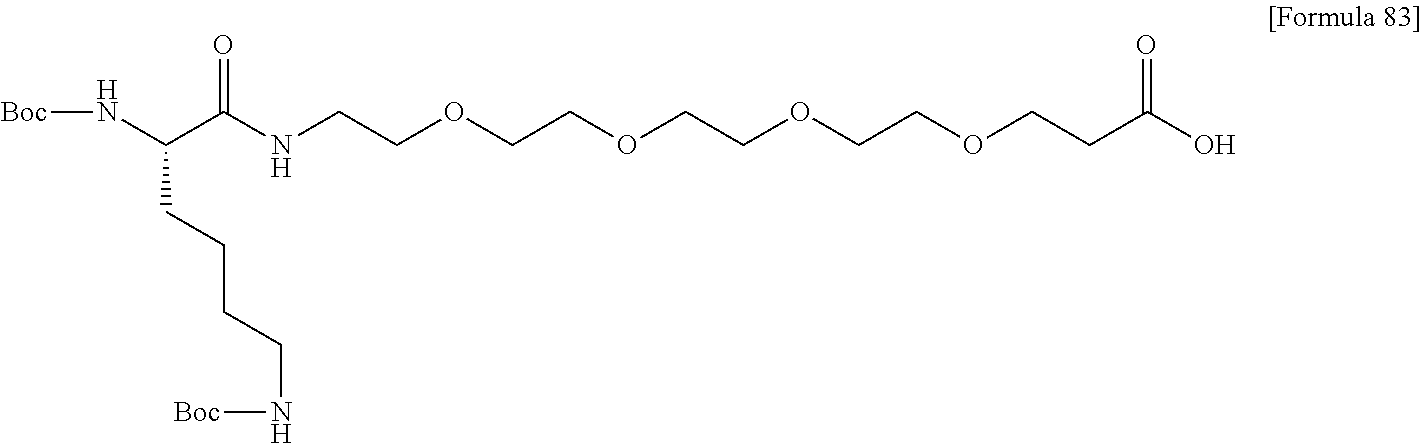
[Boc]NC(C(NCCOCCOCCOCCOCCC(O)=O)=O)CCCCN[Boc]
